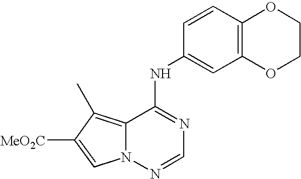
C12=C(C)C([MeO2C])=CN1N=CN=C2NC1=CC2=C(C=C1)OCCO2
